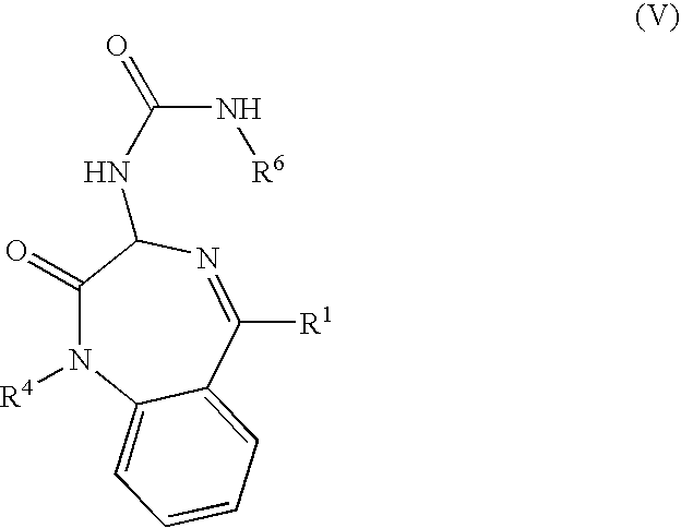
C1=CC=C2C(=C1)N([R4])C(=O)C(NC(N[R6])=O)N=C2[R1]
